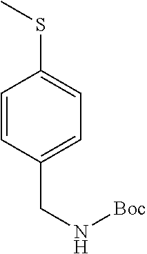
C1=CC(CN[Boc])=CC=C1SC
